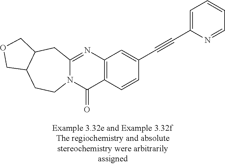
C12=NC3=C(C(=O)N1CCC1C(C2)COC1)C=CC(C#CC1=CC=CC=N1)=C3
